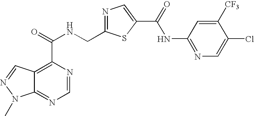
C12=NC=NC(C(NCC3=NC=C(C(=O)NC4=NC=C(Cl)C([CF3])=C4)S3)=O)=C1C=NN2C
